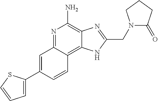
C1=C(C2=CC=CS2)C=CC2=C3C(=C(N)N=C12)N=C(CN1C(=O)CCC1)N3
